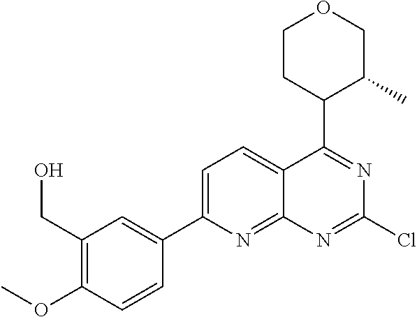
OCC1=C(OC)C=CC(C2=CC=C3C(=N2)N=C(Cl)N=C3C2CCOCC2C)=C1
